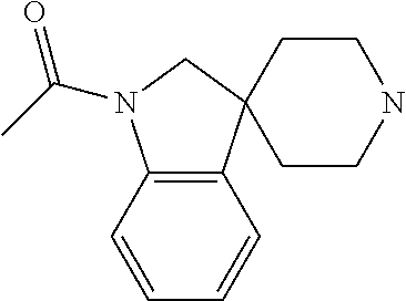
C12=C(C=CC=C1)N(C(C)=O)CC21CCNCC1
